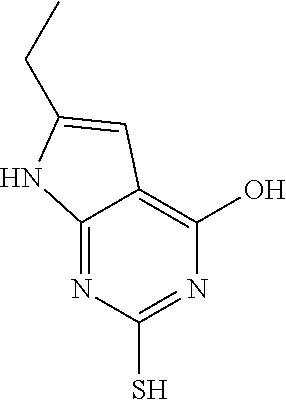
C12=NC(S)=NC(O)=C1C=C(CC)N2
